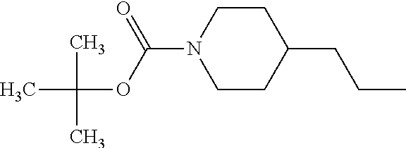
C1CC(CCC)CCN1C(=O)OC(C)(C)C
